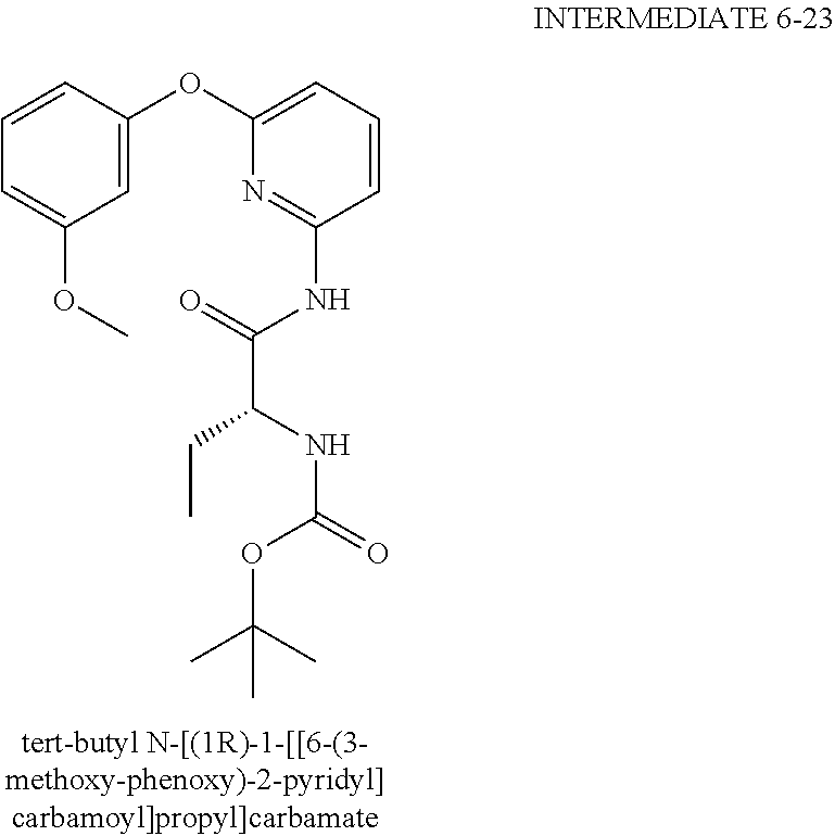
C1=C(OC)C=C(OC2=CC=CC(NC(=O)C(NC(=O)OC(C)(C)C)CC)=N2)C=C1
